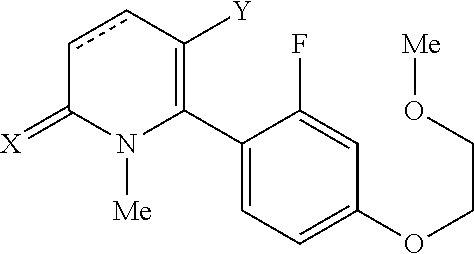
C1(C2=C([Y])ccC(=[X])N2[Me])=CC=C(OCCO[Me])C=C1F
